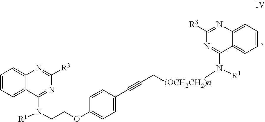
C1=CC=C2C(=C1)N=C([R3])N=C2N([R1])CCOC1=CC=C(C#CC[(OCH2CH2)n]N([R1])C2=NC([R3])=NC3=CC=CC=C23)C=C1
